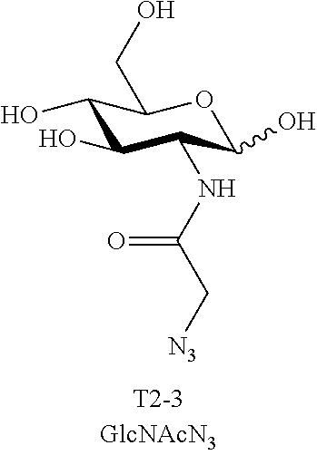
C1(O)C(O)C(NC(C[N3])=O)C(O)OC1CO
